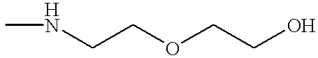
CNCCOCCO
